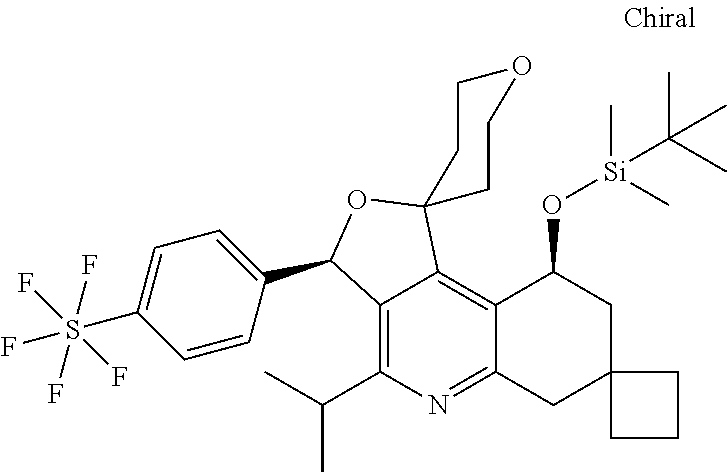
C12=C(C(C)C)N=C3C(=C1C1(OC2C2=CC=C(S(F)(F)(F)(F)F)C=C2)CCOCC1)C(O[Si](C)(C)C(C)(C)C)CC1(C3)CCC1
